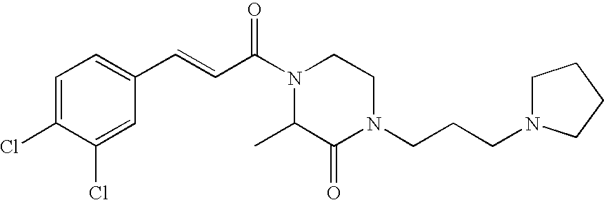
C1=C(Cl)C(Cl)=CC(C=CC(N2CCN(CCCN3CCCC3)C(=O)C2C)=O)=C1
